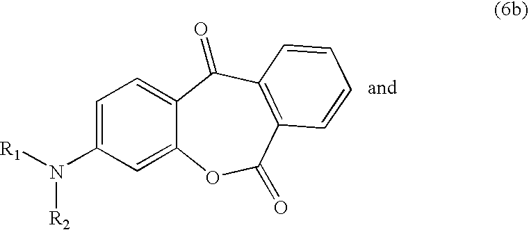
C1=C(N([R1])[R2])C=C2C(=C1)C(=O)C1=C(C(=O)O2)C=CC=C1
